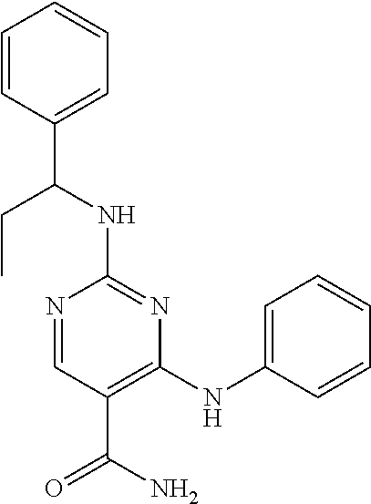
C1(NC(C2=CC=CC=C2)CC)=NC(NC2=CC=CC=C2)=C(C(=O)N)C=N1
